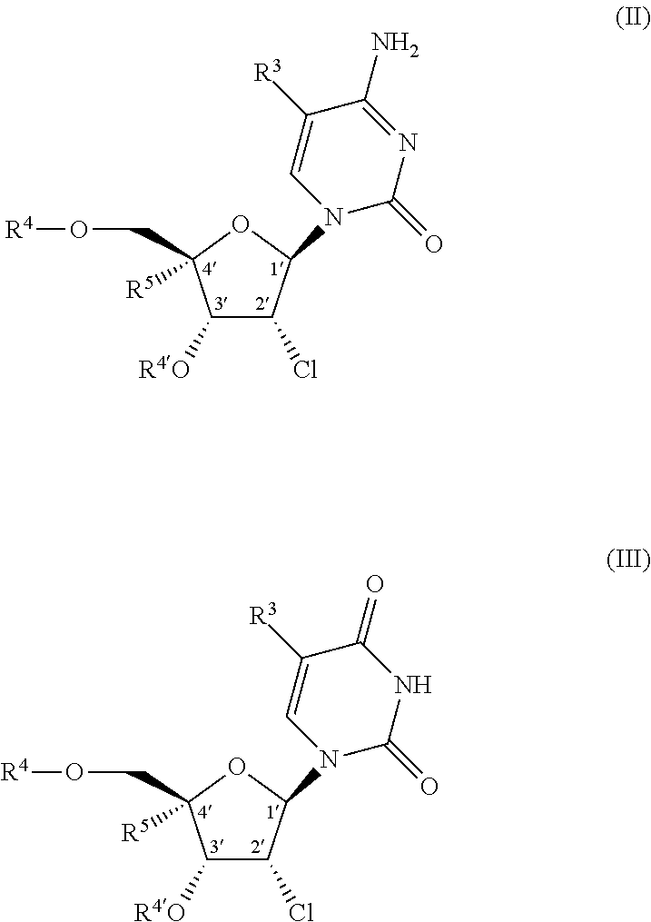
C1([R4O])C(Cl)C(N2C(=O)N=C(N)C([R3])=C2)OC1([R5])CO[R4].C1([R4O])C(Cl)C(N2C(=O)NC(=O)C([R3])=C2)OC1([R5])CO[R4]
